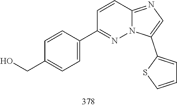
C1(C2=CC=C(CO)C=C2)=NN2C(=NC=C2C2=CC=CS2)C=C1
